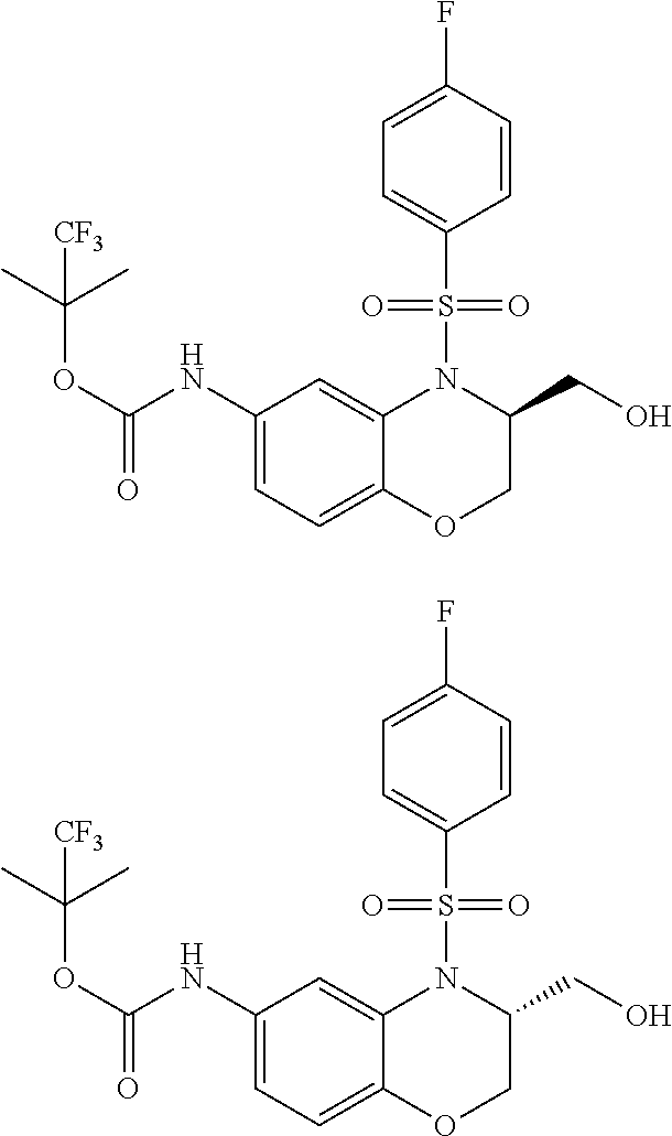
C1=C(NC(OC(C)(C)[CF3])=O)C=C2C(=C1)OCC(CO)N2S(C1=CC=C(F)C=C1)(=O)=O.C1=C(NC(OC(C)(C)[CF3])=O)C=C2C(=C1)OCC(CO)N2S(C1=CC=C(F)C=C1)(=O)=O
